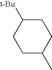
C1CC(C)CCC1[t-Bu]
